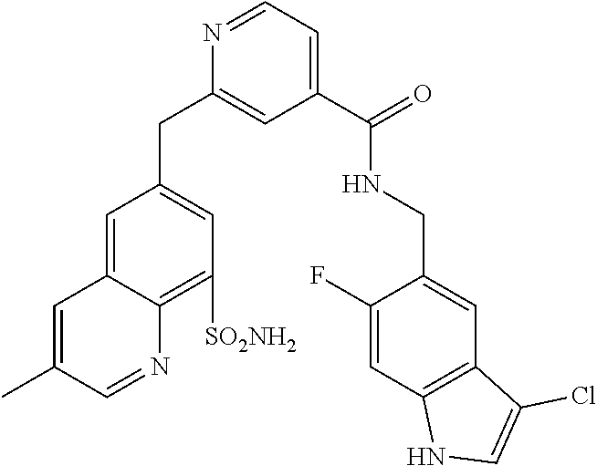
C1=C2C(=C([SO2NH2])C=C1CC1=CC(C(NCC3=CC4=C(C=C3F)NC=C4Cl)=O)=CC=N1)N=CC(C)=C2
